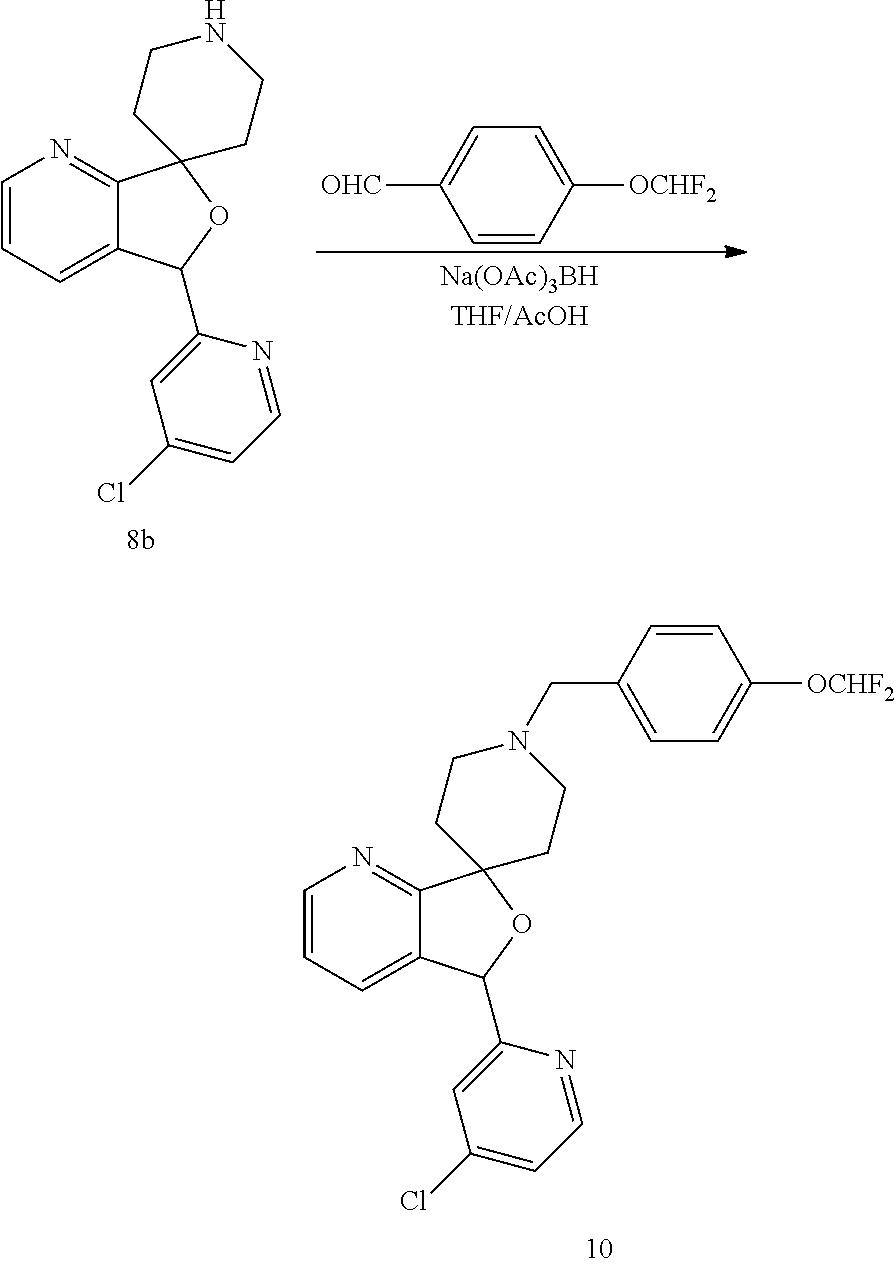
C1=CC=C2C(=N1)C1(OC2C2=CC(Cl)=CC=N2)CCNCC1.C1=CC([OCHF2])=CC=C1[OHC].C1=CC=C2C(=N1)C1(OC2C2=CC(Cl)=CC=N2)CCN(CC2=CC=C([OCHF2])C=C2)CC1
